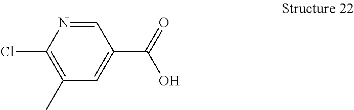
C1=NC(Cl)=C(C)C=C1C(=O)O
